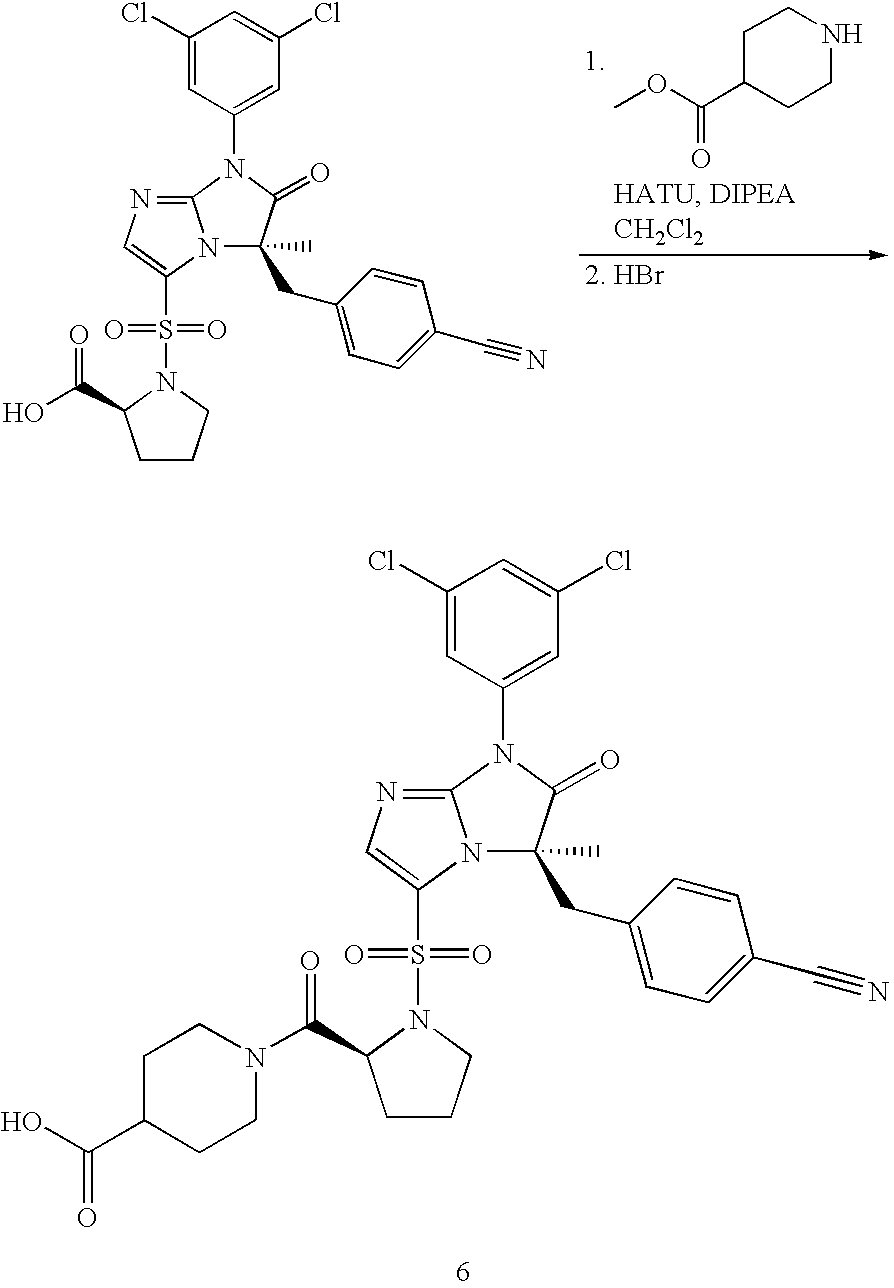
C1(Cl)=CC(N2C3=NC=C(S(N4C(C(=O)O)CCC4)(=O)=O)N3C(C)(CC3=CC=C(C#N)C=C3)C2=O)=CC(Cl)=C1.C1C(C(OC)=O)CCNC1.C1(Cl)=CC(N2C3=NC=C(S(N4C(C(=O)N5CCC(C(=O)O)CC5)CCC4)(=O)=O)N3C(C)(CC3=CC=C(C#N)C=C3)C2=O)=CC(Cl)=C1
